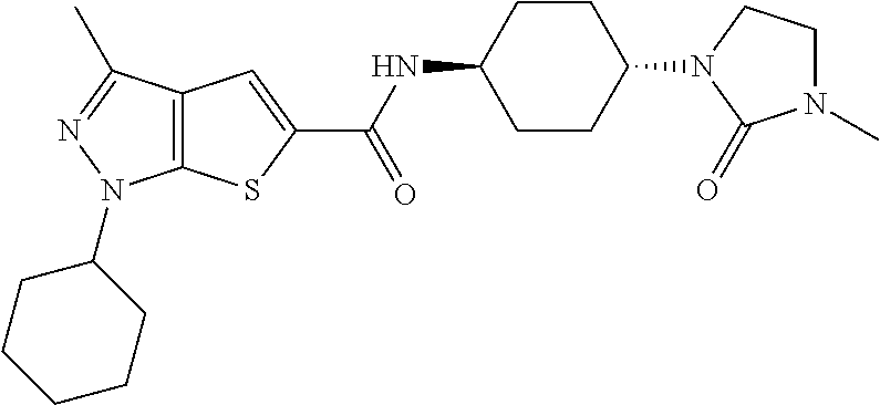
C1(NC(=O)C2=CC3=C(S2)N(C2CCCCC2)N=C3C)CCC(N2CCN(C)C2=O)CC1
